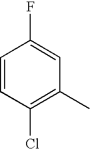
C1=CC(Cl)=C(C)C=C1F
